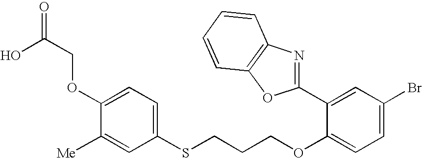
C1(OCC(O)=O)=CC=C(SCCCOC2=CC=C(Br)C=C2C2=NC3=C(O2)C=CC=C3)C=C1[Me]
